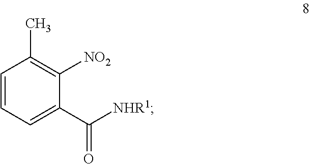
C1=CC=C(C([NHR1])=O)C([NO2])=C1C
